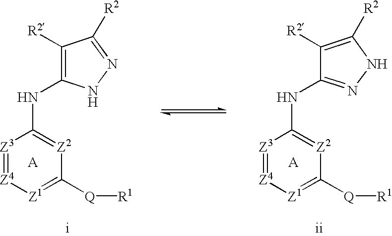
[Z3]1=[Z4][Z1]=C([Q][R1])[Z2]=C1NC1=C([R2])C([R2])=NN1.[A].[Z3]1=[Z4][Z1]=C([Q][R1])[Z2]=C1NC1=NNC([R2])=C1[R2].[A]
